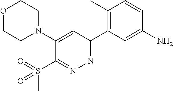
O1CCN(C2=CC(C3=C(C)C=CC(N)=C3)=NN=C2S(C)(=O)=O)CC1
